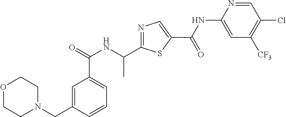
C1=CC(CN2CCOCC2)=CC(C(=O)NC(C)C2=NC=C(C(NC3=CC([CF3])=C(Cl)C=N3)=O)S2)=C1
